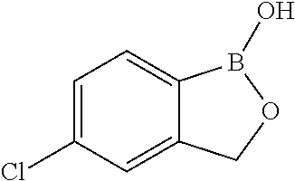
C12=CC(Cl)=CC=C1B(O)OC2
